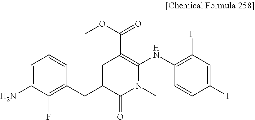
NC1=CC=CC(CC2=CC(C(=O)OC)=C(NC3=C(F)C=C(I)C=C3)N(C)C2=O)=C1F
